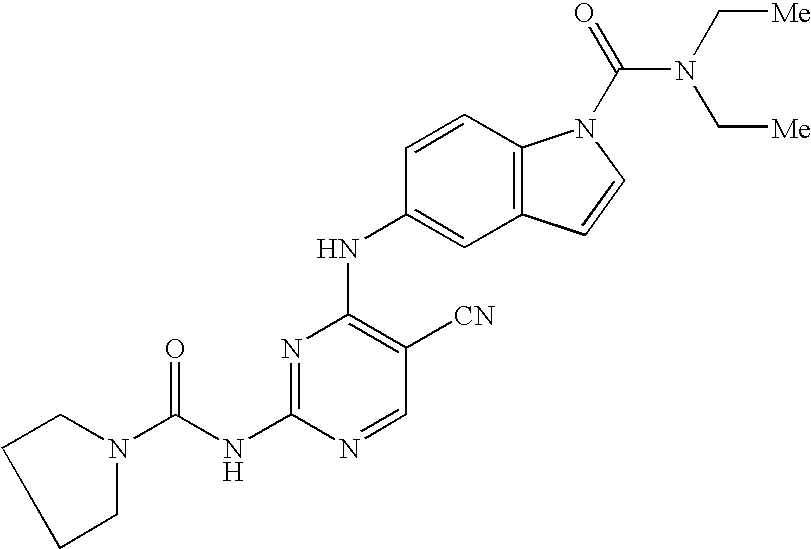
C1CCN(C(NC2=NC(NC3=CC4=C(C=C3)N(C(=O)N(C[Me])C[Me])C=C4)=C([CN])C=N2)=O)C1
